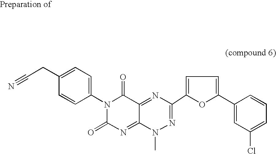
C1(N2C(=O)N=C3C(=NC(C4=CC=C(C5=CC(Cl)=CC=C5)O4)=NN3C)C2=O)=CC=C(CC#N)C=C1
